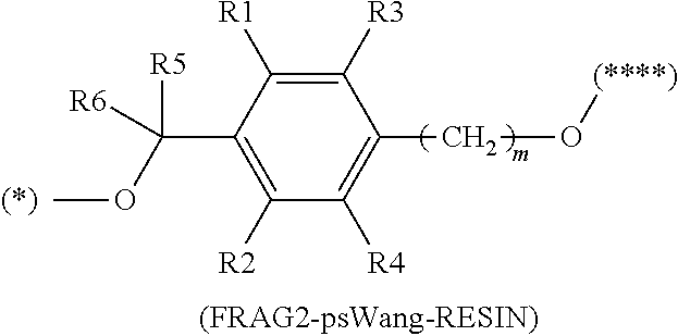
C1([R3])=C([R1])C(C([R5])([R6])OC)=C([R2])C([R4])=C1CO[(****)]
